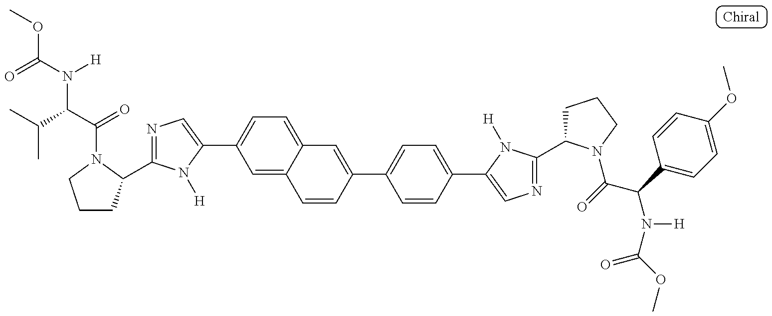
COC(N(C(C(=O)N1C(C2=NC=C(C3=CC=C4C(=C3)C=CC(C3=CC=C(C5=CN=C(C6CCCN6C(=O)C(C6=CC=C(OC)C=C6)N(C(OC)=O)[H])N5[H])C=C3)=C4)N2[H])CCC1)C(C)C)[H])=O
